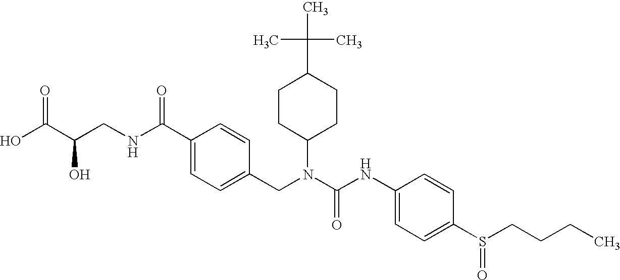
OC(C(CNC(C1=CC=C(CN(C(NC2=CC=C(S(=O)CCCC)C=C2)=O)C2CCC(C(C)(C)C)CC2)C=C1)=O)O)=O
